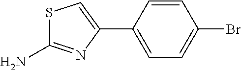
S1C(N)=NC(C2=CC=C(Br)C=C2)=C1
